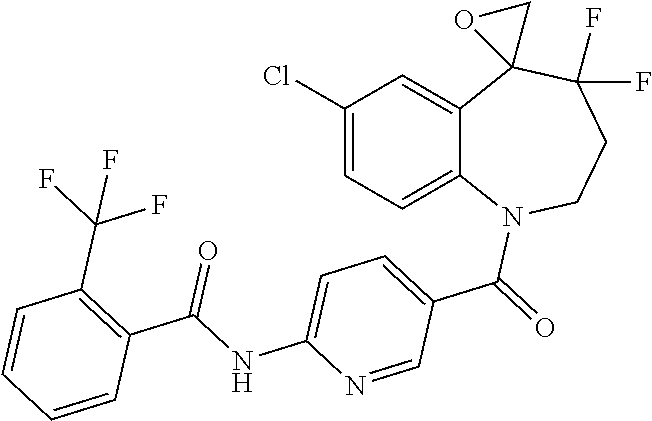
C1(Cl)=CC=C2C(=C1)C1(C(F)(F)CCN2C(=O)C2=CC=C(NC(C3=C(C(F)(F)F)C=CC=C3)=O)N=C2)OC1
